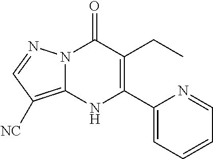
C1(CC)=C(C2=CC=CC=N2)NC2=C([NC])C=NN2C1=O
